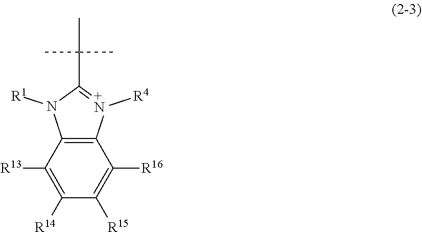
C1([R13])=C([R14])C([R15])=C([R16])C2=C1N([R1])C(C(C)(C)C)=[+N]2[R4]
